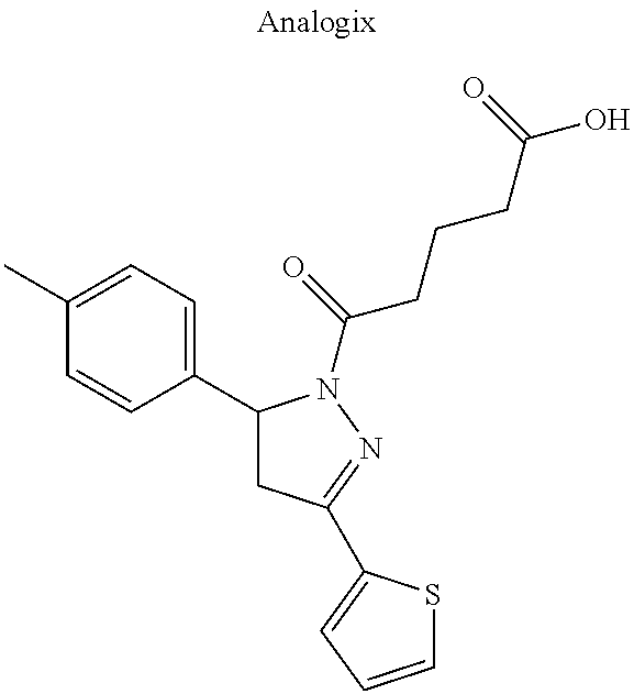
C1(C2=CC=C(C)C=C2)CC(C2=CC=CS2)=NN1C(CCCC(O)=O)=O
